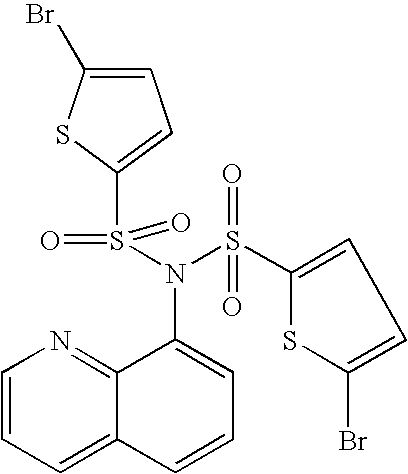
C1=CC=C2C(=N1)C(N(S(=O)(=O)C1=CC=C(Br)S1)S(=O)(=O)C1=CC=C(Br)S1)=CC=C2
